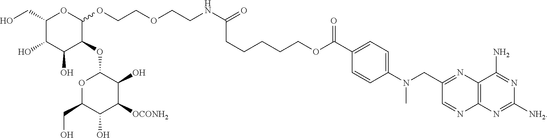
C1(CO)C(O)C(O)C(OC2OC(CO)C(O)C([OCONH2])C2O)C(OCCOCCNC(=O)CCCCCOC(C2=CC=C(N(C)CC3=NC4=C(N=C3)N=C([NH2])N=C4N)C=C2)=O)O1
